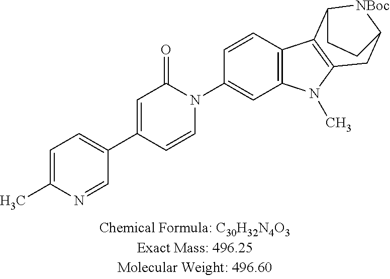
C1=C(C)N=CC(C2=CC(=O)N(C3=CC4=C(C=C3)C3=C(N4C)CC4[NBoc]C3CC4)C=C2)=C1
